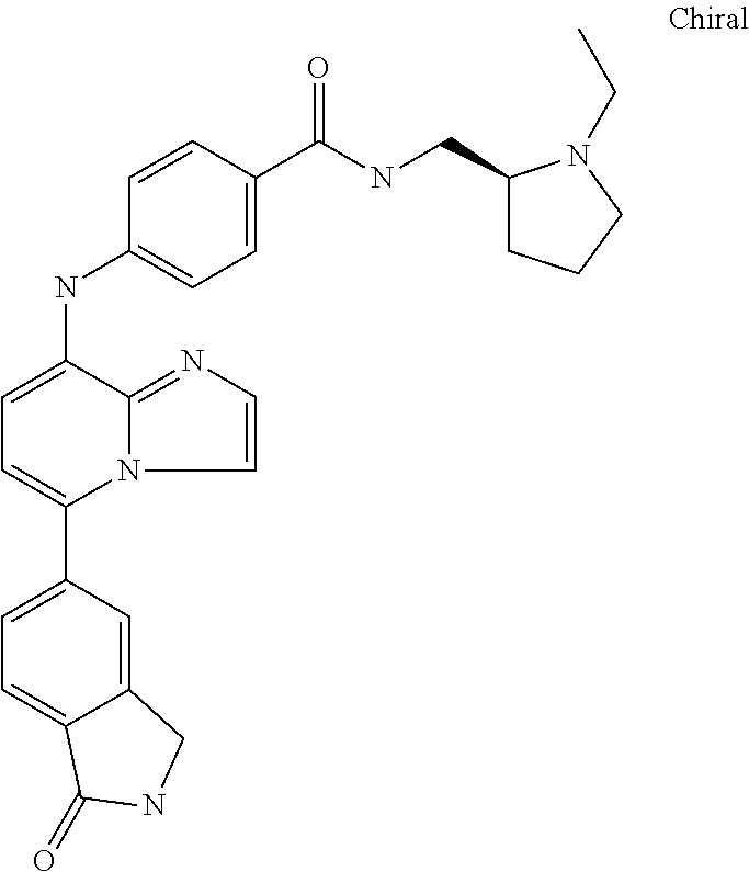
C12=CC(C3=CC=C(NC4=CC=C(C(NCC5CCCN5CC)=O)C=C4)C4=NC=CN34)=CC=C1C(=O)NC2
